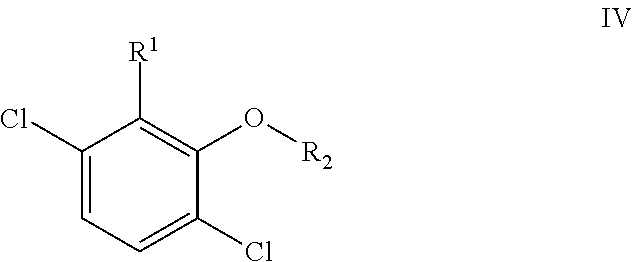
C1(Cl)=CC=C(Cl)C(O[R2])=C1[R1]
